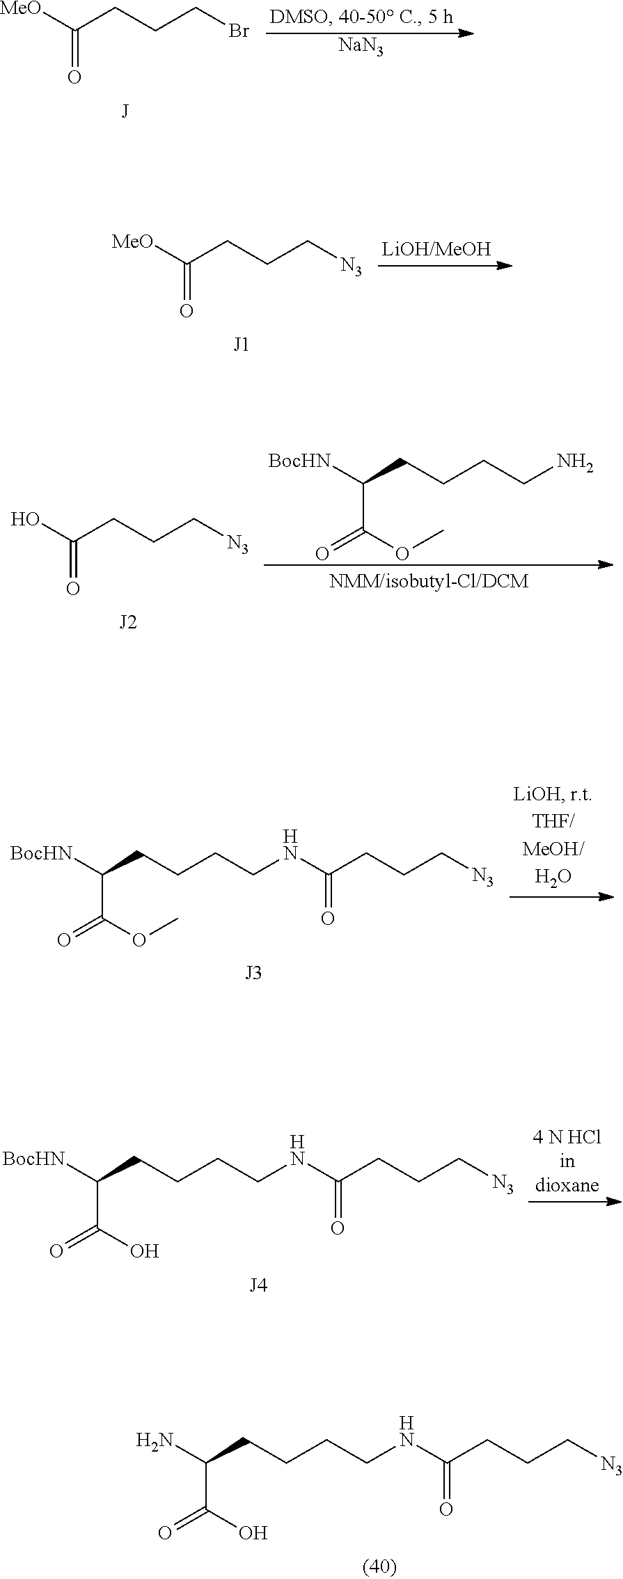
C(CCCBr)([MeO])=O.[NaN3].C(CCC[N3])([MeO])=O.C(CCC[N3])(O)=O.C(C(OC)=O)(CCCCN)[BocHN].C(C(O)=O)(CCCCNC(CCC[N3])=O)[BocHN].C(C(O)=O)(CCCCNC(CCC[N3])=O)N.C(C(OC)=O)(CCCCNC(CCC[N3])=O)[BocHN]
